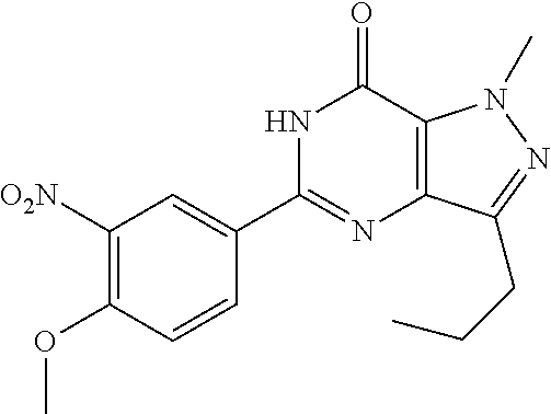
N1C(C2=CC([O2N])=C(OC)C=C2)=NC2=C(C1=O)N(C)N=C2CCC
